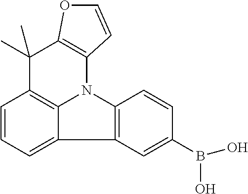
C1=CC=C2C3=C1C(C)(C)C1=C(N3C3=C2C=C(B(O)O)C=C3)C=CO1
